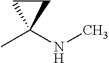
CC1(NC)CC1
